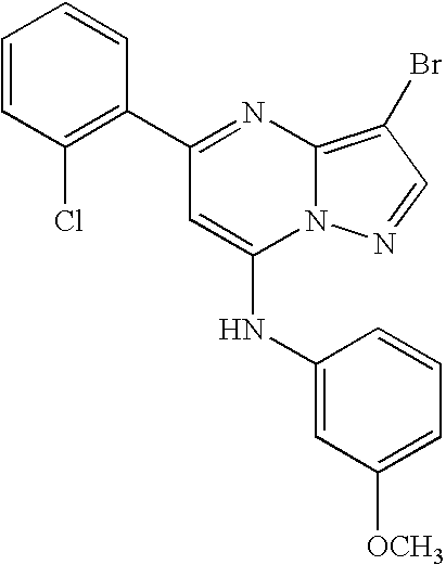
C1(Cl)=C(C2=NC3=C(Br)C=NN3C(NC3=CC([OCH3])=CC=C3)=C2)C=CC=C1
